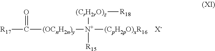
[R17]C([(OCnH2n)y][N+]([R15])([(CpH2pO)xR16])[(CrH2rO)z][R18])=O.[X-]
